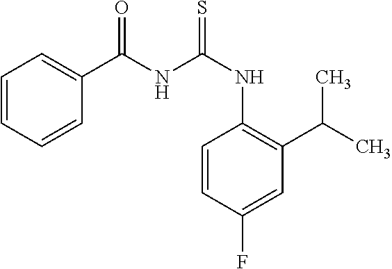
C1=CC=CC(C(NC(NC2=C(C(C)C)C=C(F)C=C2)=S)=O)=C1
